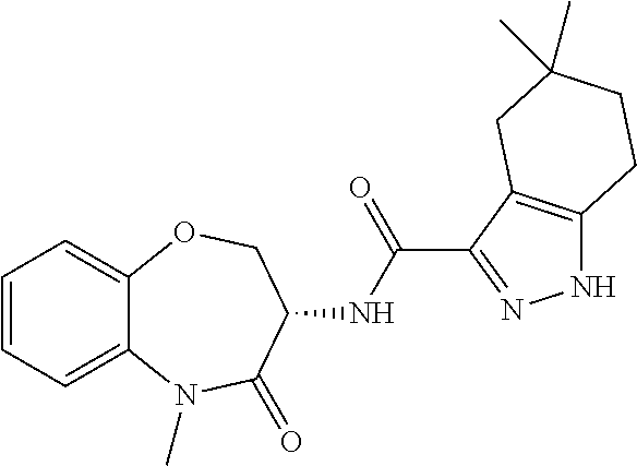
C1=CC=C2C(=C1)OCC(NC(C1=NNC3=C1CC(C)(C)CC3)=O)C(=O)N2C
